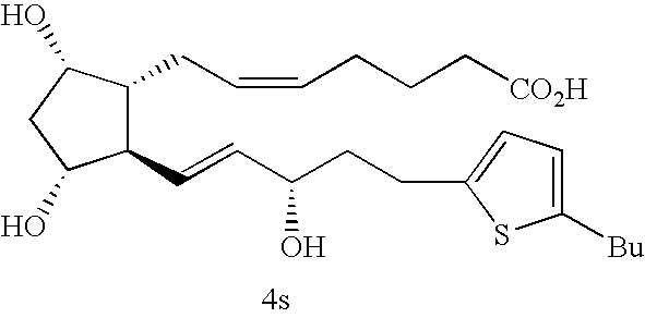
C1(C=CC(CCC2=CC=C([Bu])S2)O)C(CC=CCCC[CO2H])C(O)CC1O
